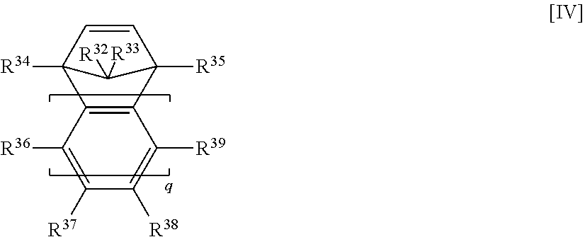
C12=C(C3([R35])C=CC1([R34])C3([R33])[R32])C([R39])=C([R38])C([R37])=C2[R36]
